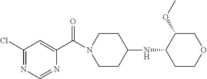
C1(Cl)=NC=NC(C(=O)N2CCC(NC3CCOCC3OC)CC2)=C1
